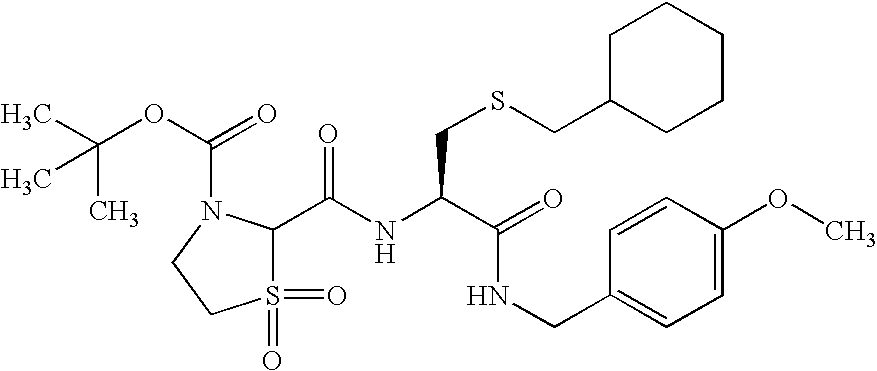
C1(C(NC(C(=O)NCC2=CC=C(OC)C=C2)CSCC2CCCCC2)=O)S(=O)(=O)CCN1C(OC(C)(C)C)=O
